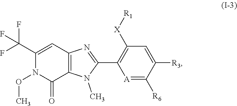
C1([R3])=CC([X][R1])=C(C2=NC3=C(C(=O)N(OC)C(C(F)(F)F)=C3)N2C)[A]=C1[R6]
